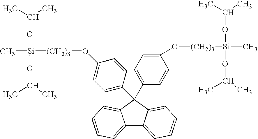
C12=CC=CC=C1C(C1=CC=C(O[(CH2)3][Si](OC(C)C)(C)OC(C)C)C=C1)(C1=CC=C(O[(CH2)3][Si](C)(OC(C)C)OC(C)C)C=C1)C1=CC=CC=C21
